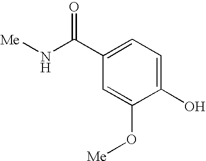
C1(O)=CC=C(C(N[Me])=O)C=C1O[Me]
